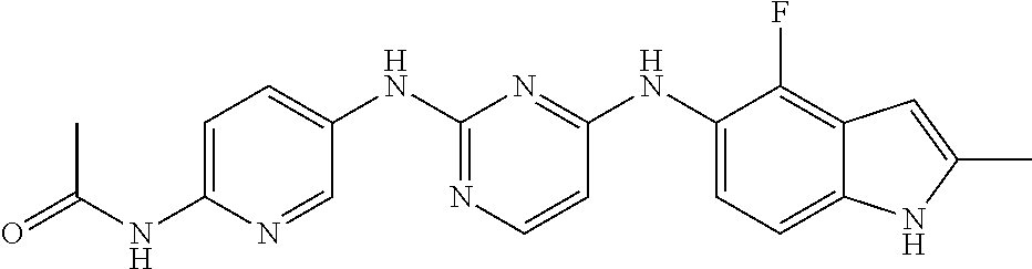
C1=C(NC(=O)C)N=CC(NC2=NC=CC(NC3=CC=C4C(=C3F)C=C(C)N4)=N2)=C1
